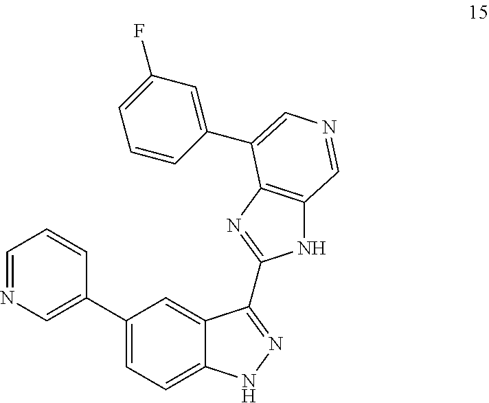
N1C2=C(N=C1C1=NNC3=CC=C(C4=CN=CC=C4)C=C31)C(C1=CC(F)=CC=C1)=CN=C2
